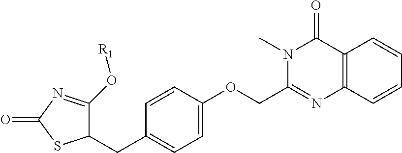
C1=C(CC2C(O[R1])=NC(=O)S2)C=CC(OCC2=NC3=C(C(=O)N2C)C=CC=C3)=C1
